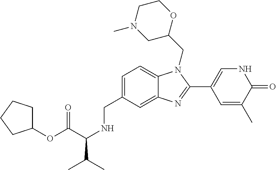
C1(OC(C(NCC2=CC=C3C(=C2)N=C(C2=CNC(=O)C(C)=C2)N3CC2OCCN(C)C2)C(C)C)=O)CCCC1
